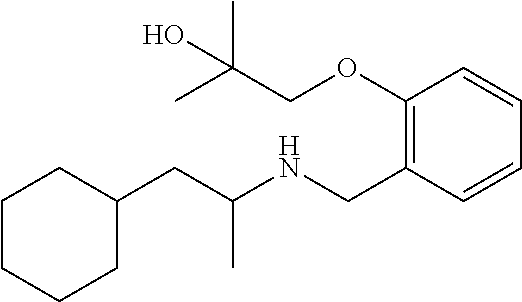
C1C(CC(NCC2=C(OCC(C)(C)O)C=CC=C2)C)CCCC1
